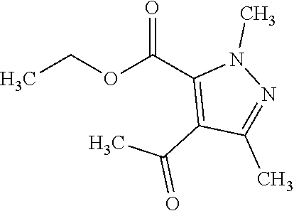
CCOC(C1=C(C(=O)C)C(C)=NN1C)=O
